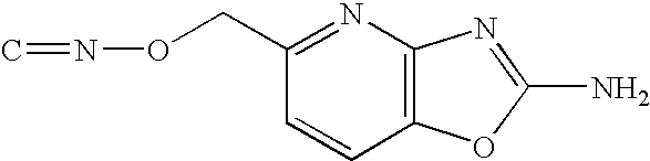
C12=C(N=C(CON=C)C=C1)N=C(N)O2
